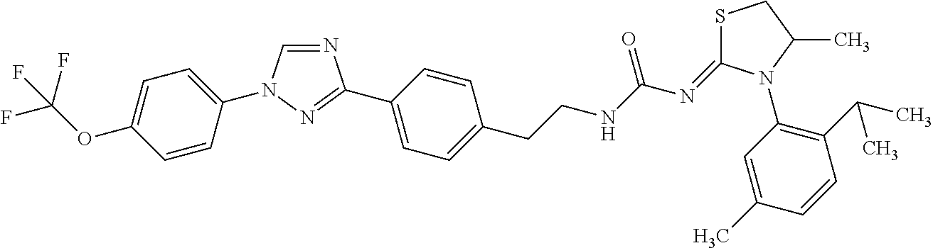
C1=CC(N2C=NC(C3=CC=C(CCNC(N=C4SCC(C)N4C4=C(C(C)C)C=CC(C)=C4)=O)C=C3)=N2)=CC=C1OC(F)(F)F
